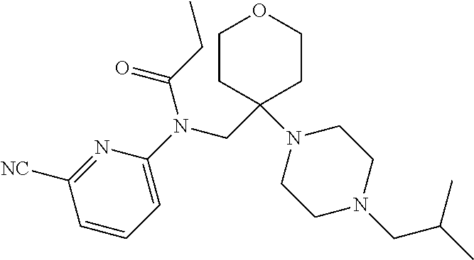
N1=C([NC])C=CC=C1N(CC1(N2CCN(CC(C)C)CC2)CCOCC1)C(CC)=O
